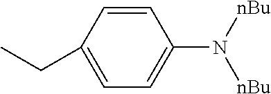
C1=CC(CC)=CC=C1N([nBu])[nBu]
